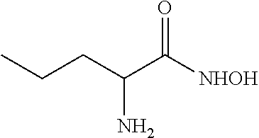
CCCC(C([NHOH])=O)N
